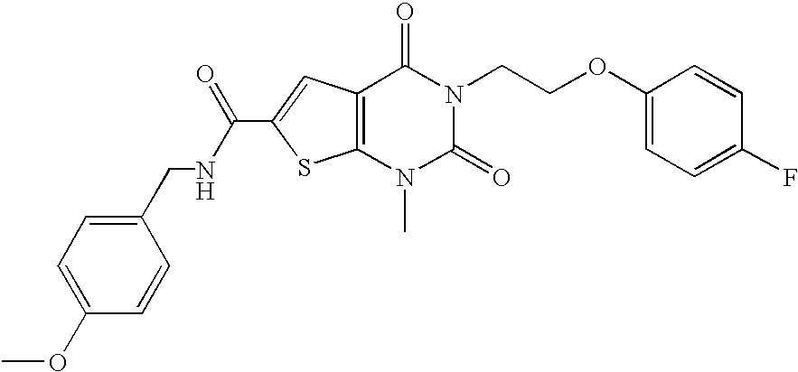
C12=C(C=C(C(=O)NCC3=CC=C(OC)C=C3)S1)C(=O)N(CCOC1=CC=C(F)C=C1)C(=O)N2C
